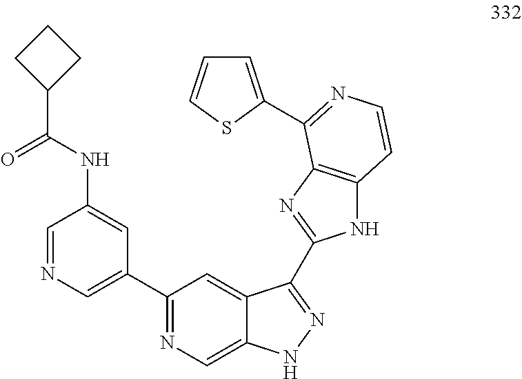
C1=NC=C(C2=NC=C3C(=C2)C(C2=NC4=C(N2)C=CN=C4C2=CC=CS2)=NN3)C=C1NC(C1CCC1)=O
